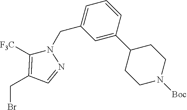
BrCC1=C([F3C])N(CC2=CC=CC(C3CCN([Boc])CC3)=C2)N=C1
